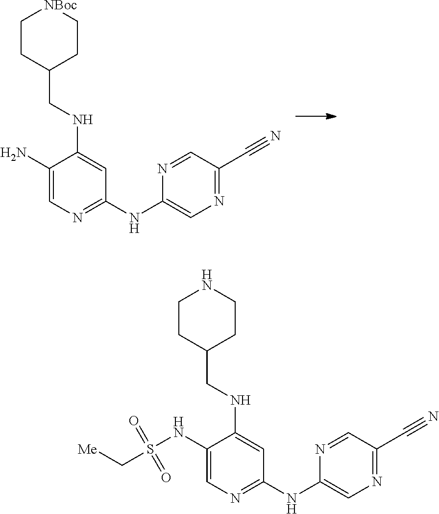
N1=CC(C#N)=NC=C1NC1=NC=C(N)C(NCC2CC[NBoc]CC2)=C1.N1=CC(C#N)=NC=C1NC1=NC=C(NS(C[Me])(=O)=O)C(NCC2CCNCC2)=C1
